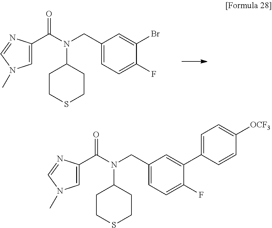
O=C(C1=CN(C)C=N1)N(C1CCSCC1)CC1=CC=C(F)C(Br)=C1.O=C(C1=CN(C)C=N1)N(C1CCSCC1)CC1=CC=C(F)C(C2=CC=C([OCF3])C=C2)=C1
